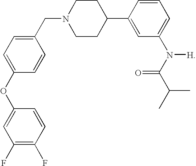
C1(CN2CCC(C3=CC(N(C(C(C)C)=O)[H])=CC=C3)CC2)=CC=C(OC2=CC(F)=C(F)C=C2)C=C1
